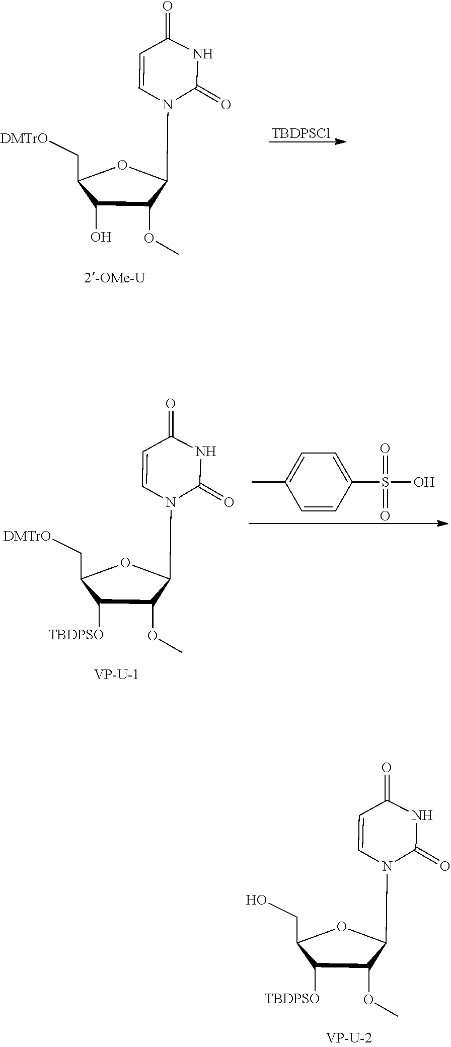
C1(=O)NC(=O)C=CN1C1C(OC)C(O)C(C[DMTrO])O1.[TBDPSCl].C1(=O)NC(=O)C=CN1C1C(OC)C([TBDPSO])C(C[DMTrO])O1.C1=CC(S(O)(=O)=O)=CC=C1C.C1(=O)NC(=O)C=CN1C1C(OC)C([TBDPSO])C(CO)O1
